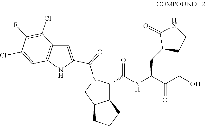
C12C(C(NC(C(CO)=O)CC3CCNC3=O)=O)N(C(=O)C3=CC4=C(N3)C=C(Cl)C(F)=C4Cl)CC1CCC2
